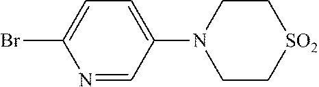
N1=CC(N2CC[SO2]CC2)=CC=C1Br
